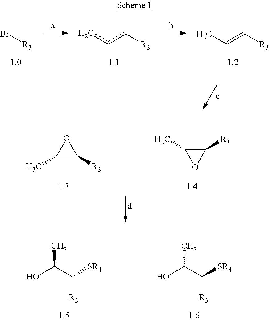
Br[R3].ccc[R3].CC=C[R3].C1([R3])C(C)O1.C1([R3])C(C)O1.C(C([SR4])[R3])(O)C.C(C([SR4])[R3])(O)C
